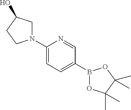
B1(C2=CC=C(N3CC(O)CC3)N=C2)OC(C)(C)C(C)(C)O1
